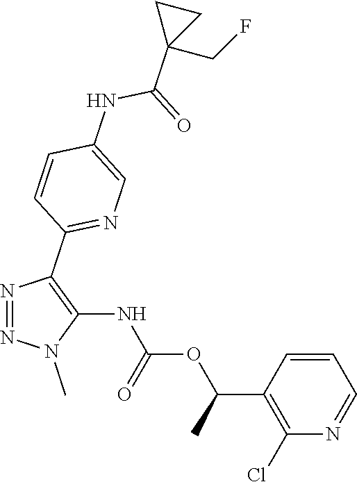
N1=NC(C2=NC=C(NC(C3(CF)CC3)=O)C=C2)=C(NC(OC(C2=C(Cl)N=CC=C2)C)=O)N1C
